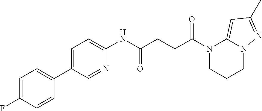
C1(NC(CCC(N2CCCN3C2=CC(C)=N3)=O)=O)=CC=C(C2=CC=C(F)C=C2)C=N1
